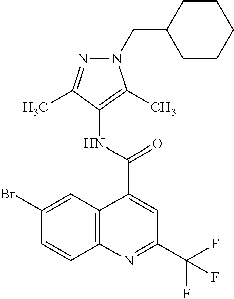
C12=C(N=C(C(F)(F)F)C=C1C(NC1=C(C)N(CC3CCCCC3)N=C1C)=O)C=CC(Br)=C2
